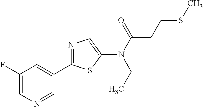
C1(C2=NC=C(N(C(CCSC)=O)CC)S2)=CC(F)=CN=C1
